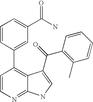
C1=CN=C2C(=C1C1=CC(C(N)=O)=CC=C1)C(C(C1=C(C)C=CC=C1)=O)=CN2
